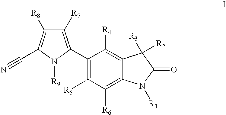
C1(C2=C([R7])C([R8])=C(C#N)N2[R9])=C([R5])C([R6])=C2C(=C1[R4])C([R3])([R2])C(=O)N2[R1]
